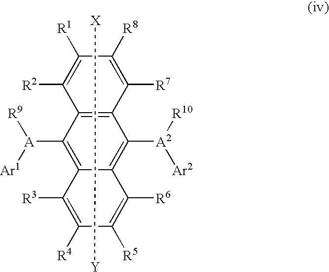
C12=C(C([R7])=C([R8])C([R1])=C1[R2])C([A2]([R10])[Ar2])=C1C(=C2[A]([Ar1])[R9])C([R3])=C([R4])C([R5])=C1[R6].[Y][X]
